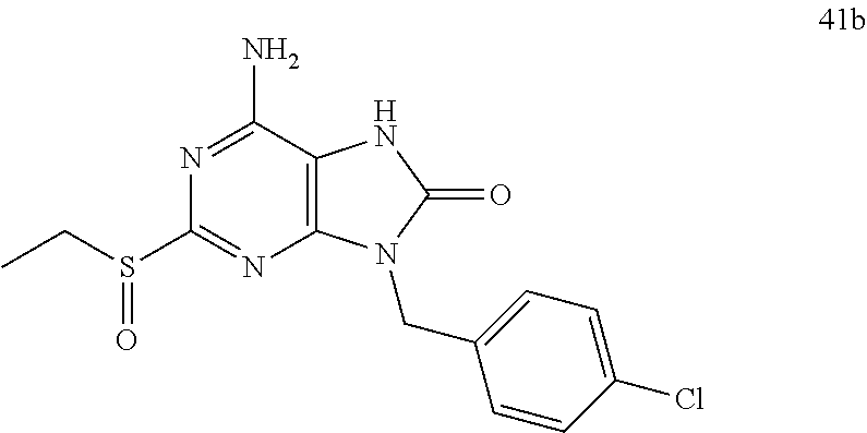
N1=C(N)C2=C(N=C1S(CC)=O)N(CC1=CC=C(Cl)C=C1)C(=O)N2
